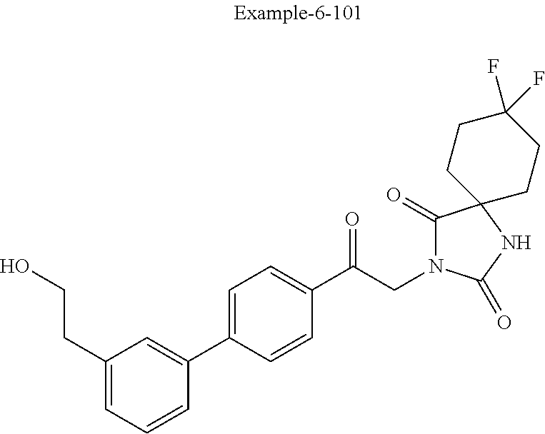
C1=C(CCO)C=C(C2=CC=C(C(CN3C(=O)C4(NC3=O)CCC(F)(F)CC4)=O)C=C2)C=C1
